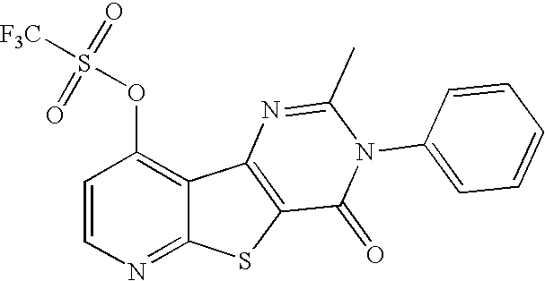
C1=CN=C2C(=C1OS([F3C])(=O)=O)C1=C(S2)C(=O)N(C2=CC=CC=C2)C(C)=N1
